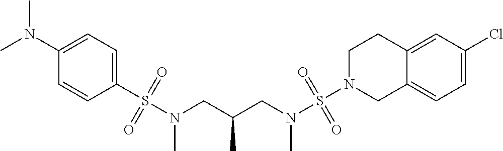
S(N(CC(CN(S(N1CC2=CC=C(Cl)C=C2CC1)(=O)=O)C)C)C)(C1=CC=C(N(C)C)C=C1)(=O)=O
